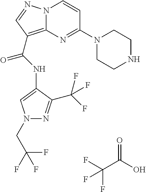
FC(C(O)=O)(F)F.N12C(=C(C(=O)NC3=CN(CC(F)(F)F)N=C3C(F)(F)F)C=N1)N=C(N1CCNCC1)C=C2
